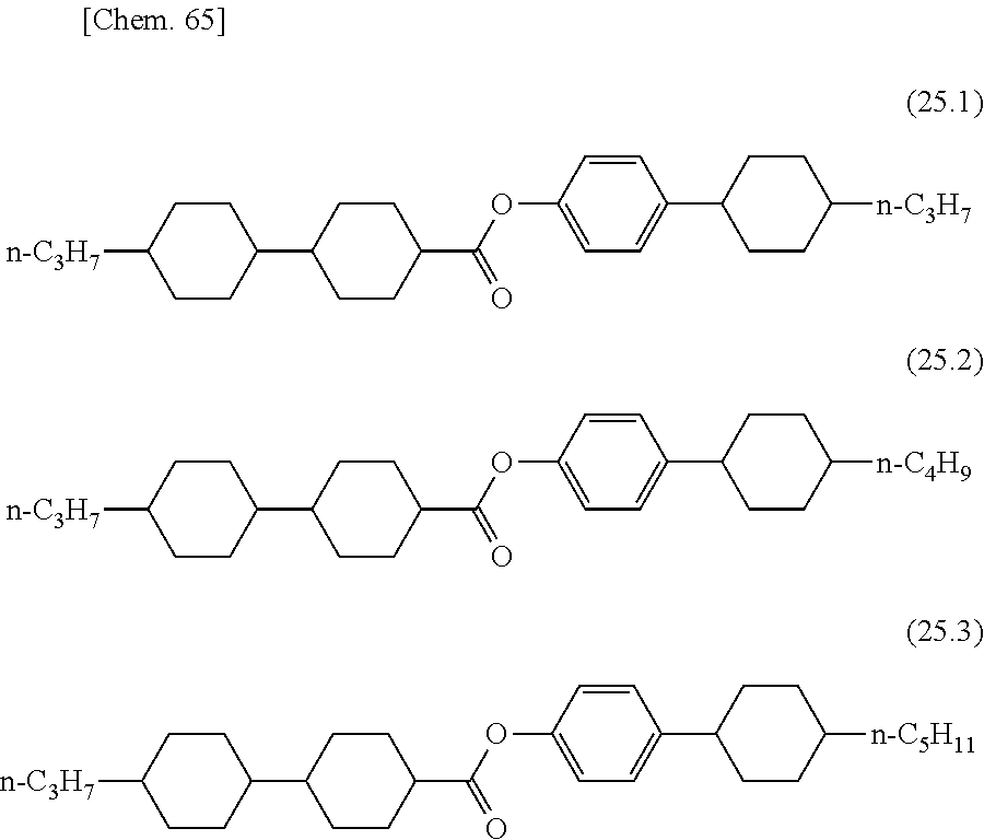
C1CC(C2CCC(C(OC3=CC=C(C4CCC([n-C3H7])CC4)C=C3)=O)CC2)CCC1[n-C3H7].C1CC(C2CCC(C(OC3=CC=C(C4CCC([n-C4H9])CC4)C=C3)=O)CC2)CCC1[n-C3H7].C1CC(C2CCC(C(OC3=CC=C(C4CCC([n-C5H11])CC4)C=C3)=O)CC2)CCC1[n-C3H7]
